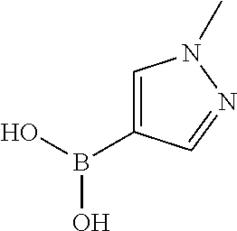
C1=C(B(O)O)C=NN1C
